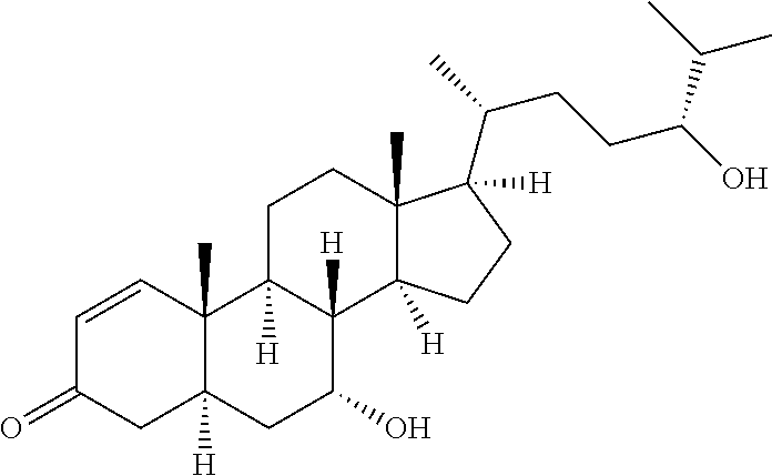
C1=CC2(C)C([H])(CC1=O)CC(O)C1([H])C2([H])CCC2(C)C1([H])CCC2([H])C(CCC(O)C(C)C)C
